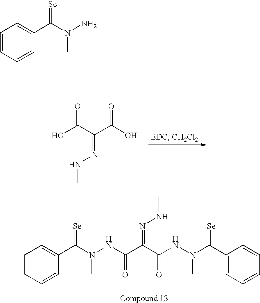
OC(C(C(O)=O)=NNC)=O.C1=CC=CC(C(N(NC(C(C(NN(C(C2=CC=CC=C2)=[Se])C)=O)=NNC)=O)C)=[Se])=C1.C1=CC=CC(C(N(N)C)=[Se])=C1
